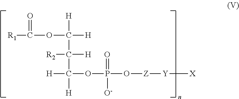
C([H])(C(OC([R1])=O)([H])[H])(C([H])([H])OP(O[Z][Y][X])(=O)[O-])[R2]
